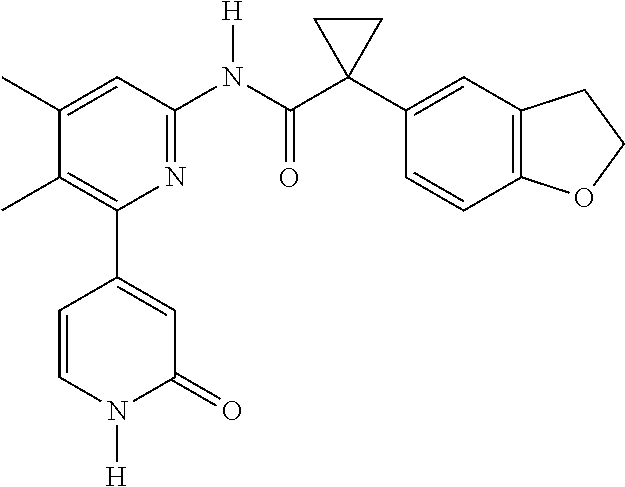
C1(C)=CC(N(C(C2(C3=CC4=C(C=C3)OCC4)CC2)=O)[H])=NC(C2=CC(=O)N([H])C=C2)=C1C
